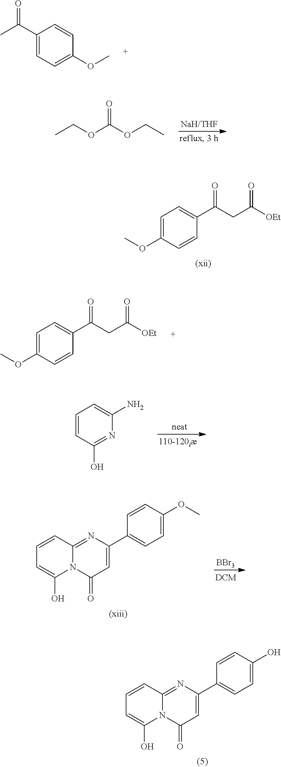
C1(C(C)=O)=CC=C(OC)C=C1.CCOC(OCC)=O.COC1=CC=C(C(CC([OEt])=O)=O)C=C1.COC1=CC=C(C(CC([OEt])=O)=O)C=C1.C1=CC(O)=NC(N)=C1.[BBr3].C1=CC2=NC(C3=CC=C(OC)C=C3)=CC(=O)N2C(O)=C1.C1=CC2=NC(C3=CC=C(O)C=C3)=CC(=O)N2C(O)=C1
